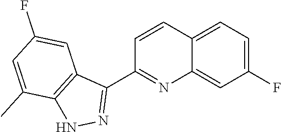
C1=CC2=CC=C(F)C=C2N=C1C1=NNC2=C1C=C(F)C=C2C
